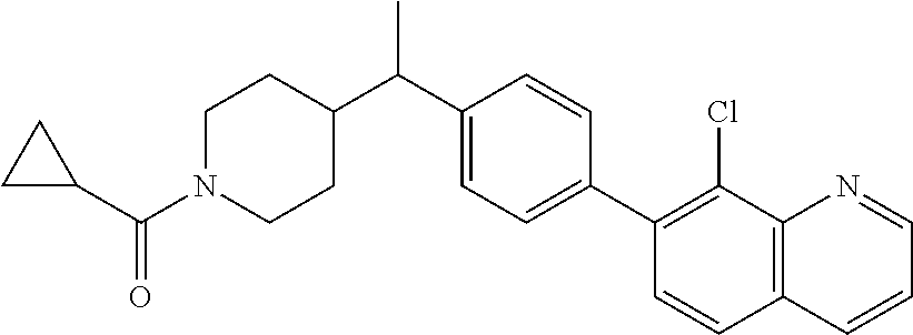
C(C1=CC=C(C2=C(Cl)C3=C(C=C2)C=CC=N3)C=C1)(C)C1CCN(C(=O)C2CC2)CC1
